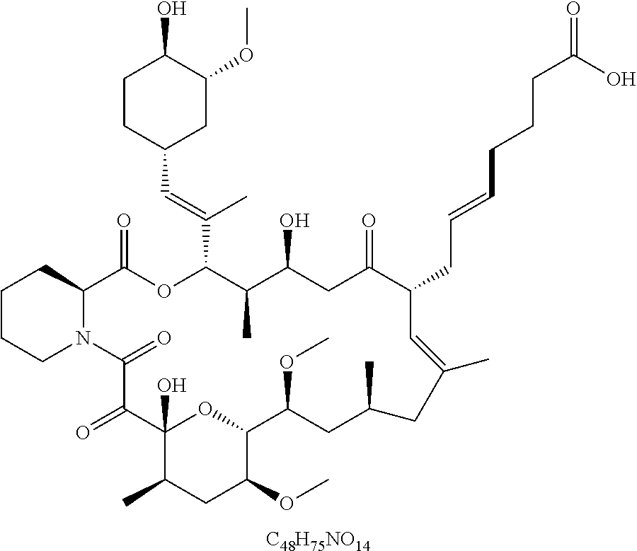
[C48H75NO14].C1CCN2C(C1)C(=O)OC(C(=CC1CC(OC)C(O)CC1)C)C(C)C(O)CC(=O)C(CC=CCCCC(=O)O)C=C(C)CC(C)CC(OC)C1OC(O)(C(=O)C2=O)C(C)CC1OC
